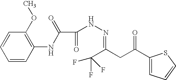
C1=CC=CC(NC(C(=O)NN=C(C(F)(F)F)CC(C2=CC=CS2)=O)=O)=C1OC
